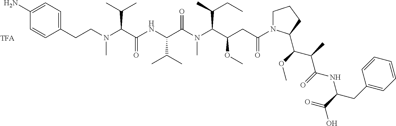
C1(N)=CC=C(CCN(C(C(NC(C(N(C(C(OC)CC(N2CCCC2C(OC)C(C)C(=O)NC(CC2=CC=CC=C2)C(=O)O)=O)C(CC)C)C)=O)C(C)C)=O)C(C)C)C)C=C1
